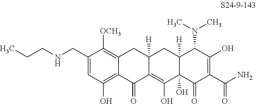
C1(CNCCC)=CC(O)=C2C(=C1[OCH3])CC1([H])C(=C(O)C3(O)C([H])(C1)C(N(C)C)C(O)=C(C(N)=O)C3=O)C2=O
